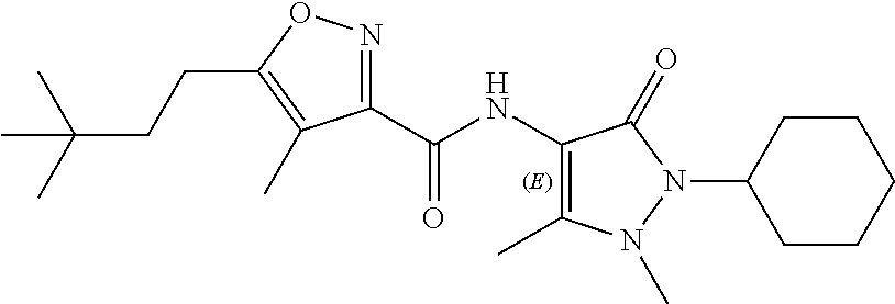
C1(C(NC2=C(C)N(C)N(C3CCCCC3)C2=O)=O)=NOC(CCC(C)(C)C)=C1C
